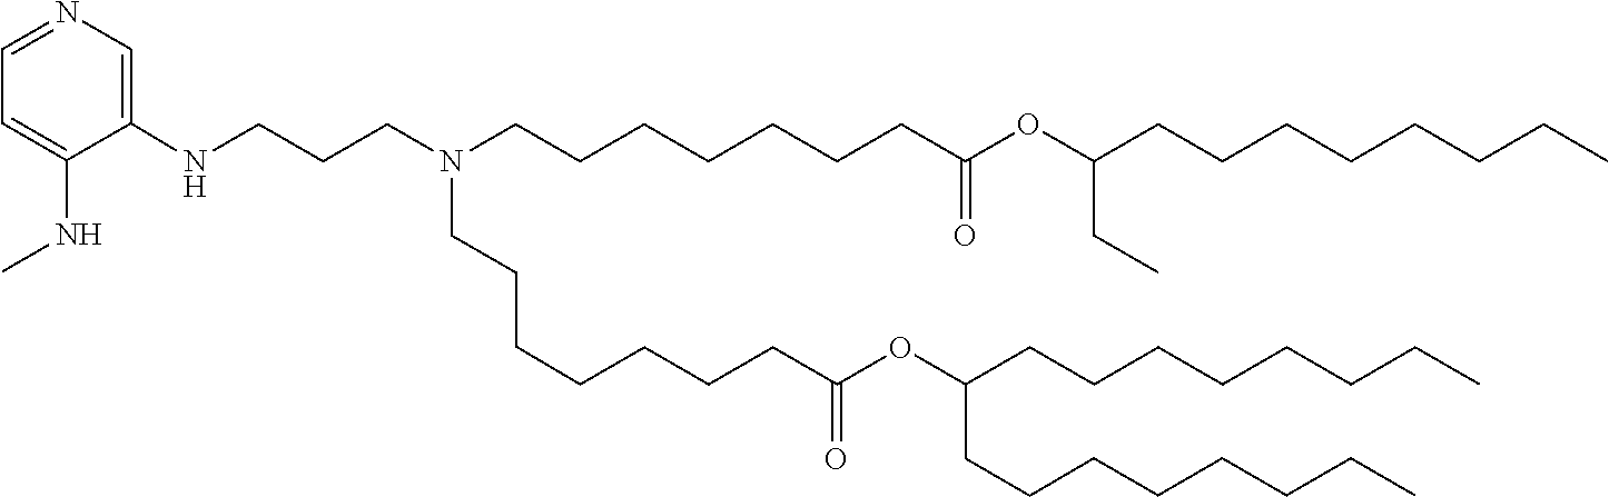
C(C(=O)OC(CCCCCCCC)CCCCCCCC)CCCCCCN(CCCNC1=CN=CC=C1NC)CCCCCCCC(OC(CC)CCCCCCCC)=O
